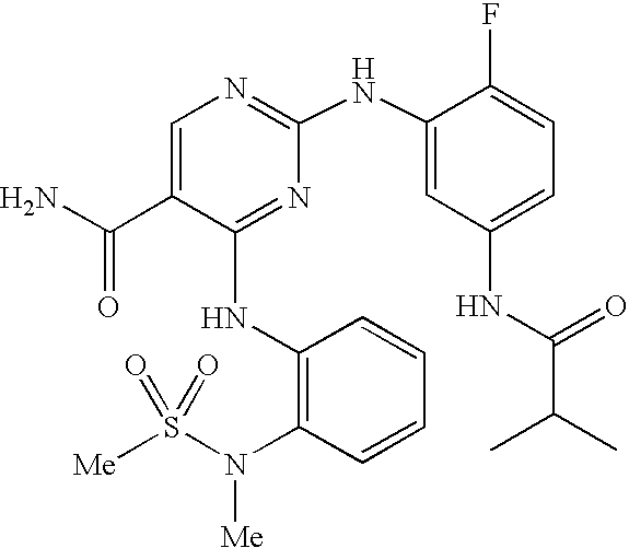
N(C1=NC(NC2=CC(NC(C(C)C)=O)=CC=C2F)=NC=C1C(N)=O)C1=C(N(S([Me])(=O)=O)[Me])C=CC=C1
